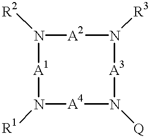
N1([R2])[A2]N([R3])[A3]N([Q])[A4]N([R1])[A1]1
